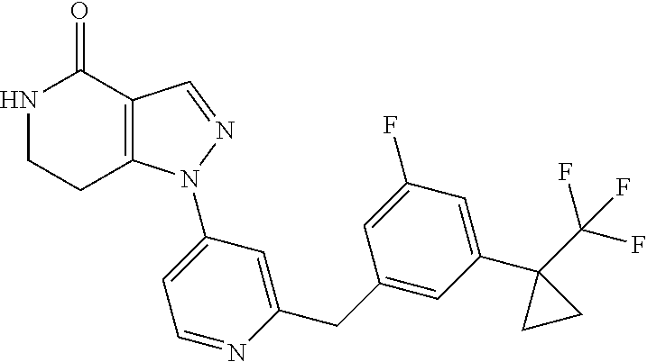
C12=C(C=NN1C1=CC=NC(CC3=CC(C4(C(F)(F)F)CC4)=CC(F)=C3)=C1)C(=O)NCC2
